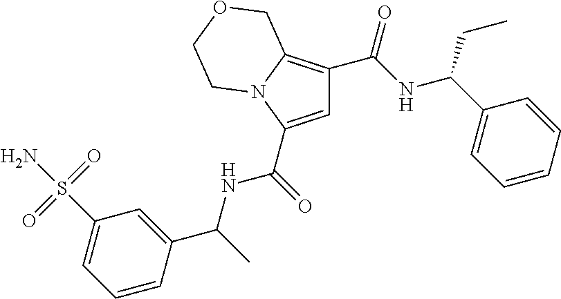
C1=C(C(=O)NC(C2=CC(S(N)(=O)=O)=CC=C2)C)N2C(=C1C(NC(C1=CC=CC=C1)CC)=O)COCC2
